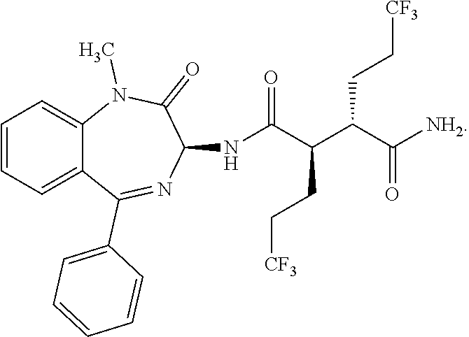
C12=CC=CC=C1N(C)C(=O)C(NC(C(C(C([NH2])=O)CC[CF3])CC[CF3])=O)N=C2C1=CC=CC=C1
